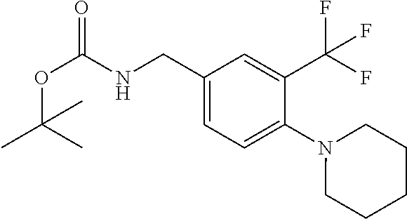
C1(CNC(OC(C)(C)C)=O)=CC=C(N2CCCCC2)C(C(F)(F)F)=C1
